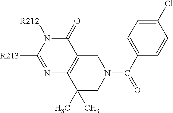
N1=C([R213])N([R212])C(=O)C2=C1C(C)(C)CN(C(=O)C1=CC=C(Cl)C=C1)C2
